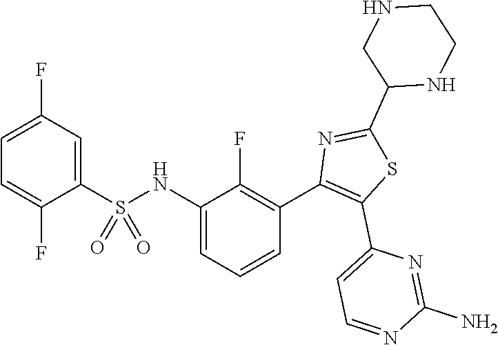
C1=C(F)C=C(S(NC2=CC=CC(C3=C(C4=CC=NC(N)=N4)SC(C4NCCNC4)=N3)=C2F)(=O)=O)C(F)=C1
